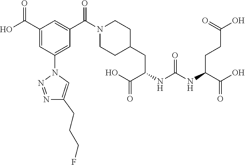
OC(C1=CC(N2N=NC(CCCF)=C2)=CC(C(N2CCC(CC(C(O)=O)NC(NC(C(O)=O)CCC(O)=O)=O)CC2)=O)=C1)=O
